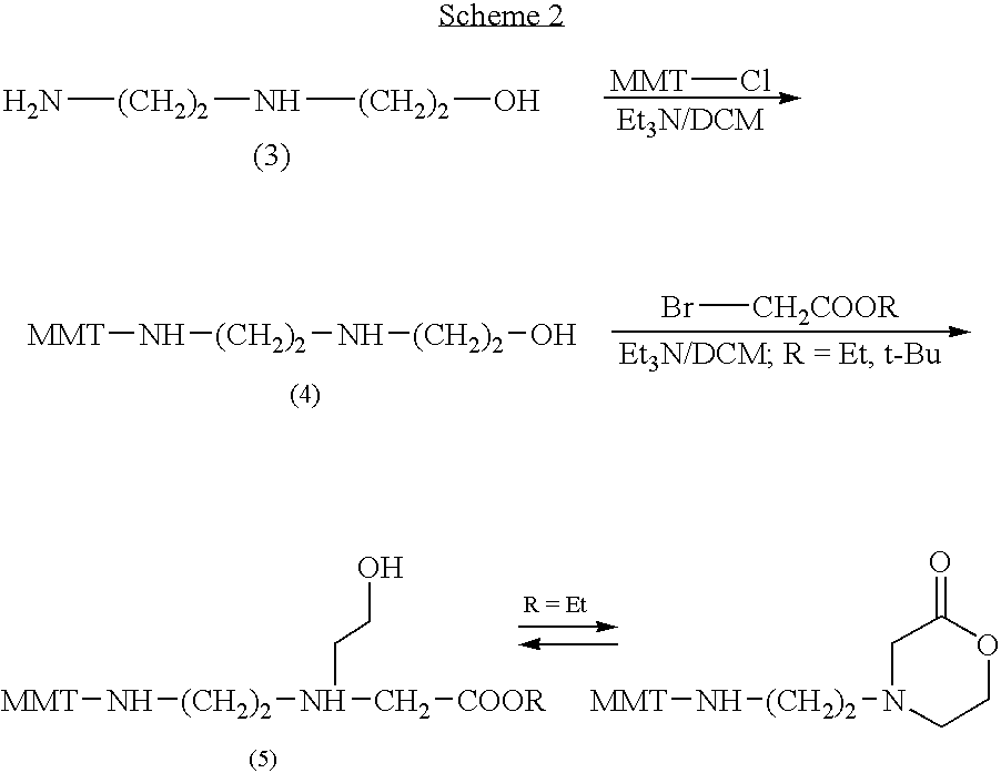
[MMT]Cl.N[(CH2)2]N[(CH2)2]O.N([(CH2)2]N[(CH2)2]O)[MMT].Br[CH2COOR].N([(CH2)2]N(C[COOR])CCO)[MMT].N([(CH2)2]N1CCOC(=O)C1)[MMT]
